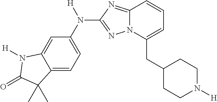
C12=CC=C(N([H])C3=NN4C(=N3)C=CC=C4CC3CCN([H])CC3)C=C1N([H])C(=O)C2(C)C
